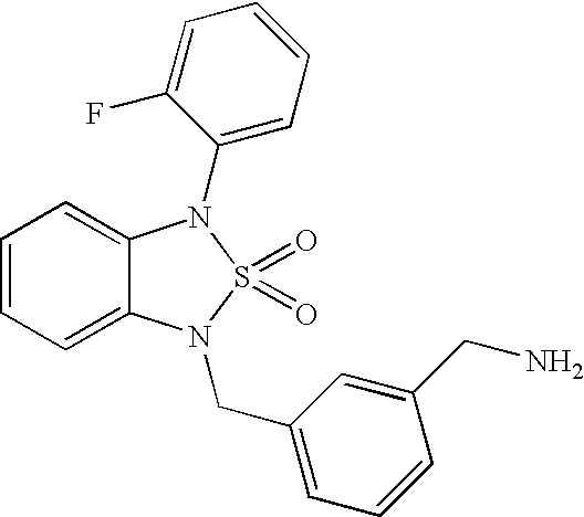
C1=CC=C2C(=C1)N(C1=CC=CC=C1F)S(=O)(=O)N2CC1=CC=CC(CN)=C1
